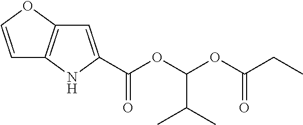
C1=C(C(OC(OC(CC)=O)C(C)C)=O)NC2=C1OC=C2
